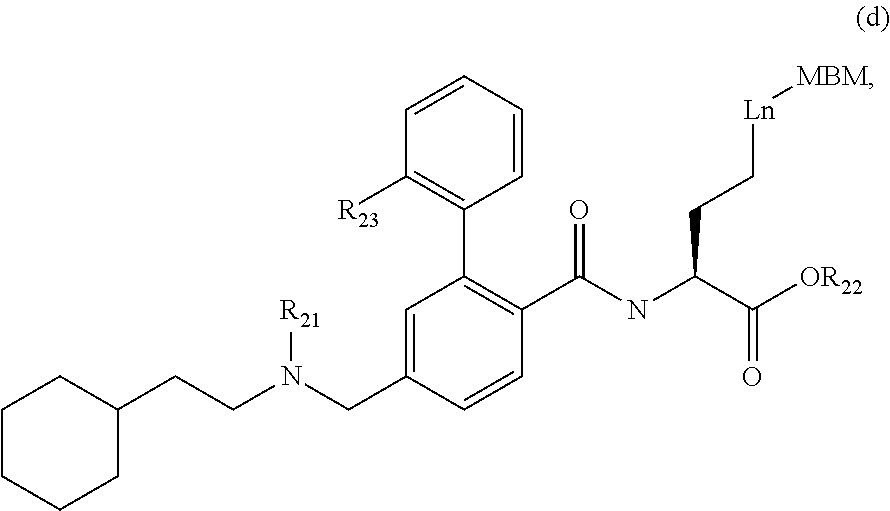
C1CCCC(CCN(CC2=CC(C3=C([R23])C=CC=C3)=C(C(NC(C([OR22])=O)CC[Ln][MBM])=O)C=C2)[R21])C1
